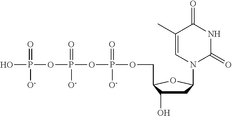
OP(OP(OP(OCC1C(O)CC(N2C(=O)NC(=O)C(C)=C2)O1)(=O)[O-])(=O)[O-])(=O)[O-]
